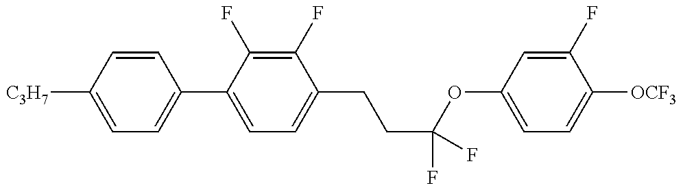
C1=C([C3H7])C=CC(C2=CC=C(CCC(OC3=CC=C([OCF3])C(F)=C3)(F)F)C(F)=C2F)=C1
